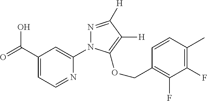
OC(C1=CC=NC(N2N=C([H])C([H])=C2OCC2=C(F)C(F)=C(C)C=C2)=C1)=O
